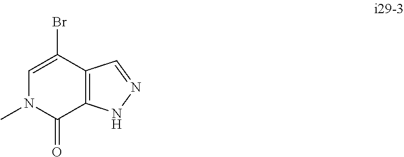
C1=C(Br)C2=C(C(=O)N1C)NN=C2
